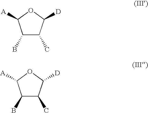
C1(B)C(C)C([D])OC1[A].C1(B)C(C)C([D])OC1[A]
